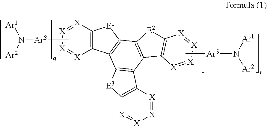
C12=C([X]=[X][X]=[X]1)[E1]C1=C2C2=C(C3=C1[E2]C1=C3[X]=[X][X]=[X]1)C1=C([E3]2)[X]=[X][X]=[X]1.C[ArS]N([Ar1])[Ar2].[ArS](N([Ar1])[Ar2])C
